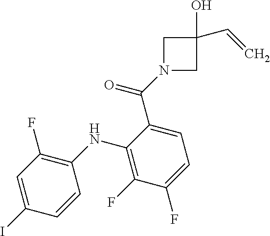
C1N(C(=O)C2=CC=C(F)C(F)=C2NC2=C(F)C=C(I)C=C2)CC1(O)C=C
